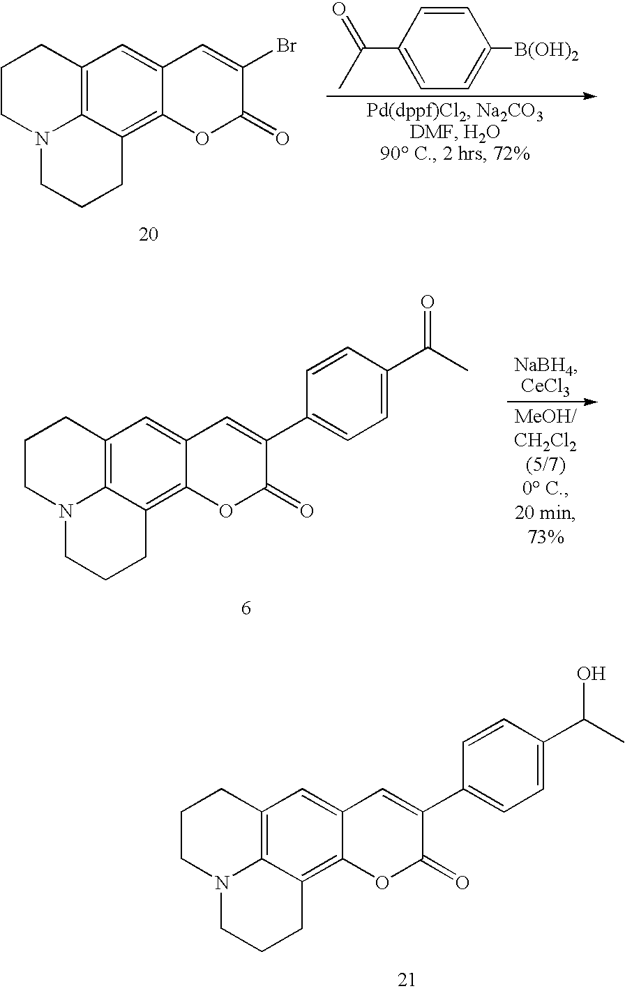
C12=C3C(=C4C(=C1)C=C(Br)C(=O)O4)CCCN3CCC2.C1=CC(C(=O)C)=CC=C1[B(OH)2].C12=C3C(=C4C(=C1)C=C(C1=CC=C(C(C)=O)C=C1)C(=O)O4)CCCN3CCC2.C12=C3C(=C4C(=C1)C=C(C1=CC=C(C(C)O)C=C1)C(=O)O4)CCCN3CCC2
